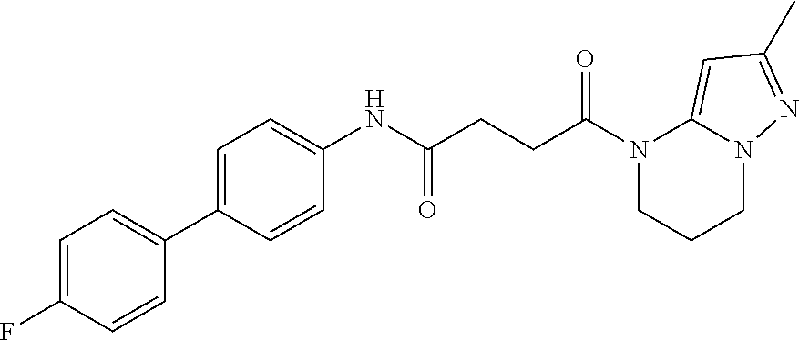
C1(NC(CCC(N2CCCN3C2=CC(C)=N3)=O)=O)=CC=C(C2=CC=C(F)C=C2)C=C1
